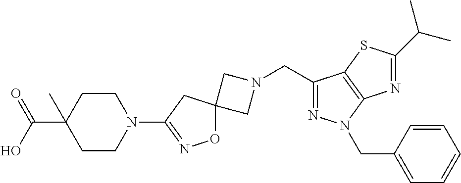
C1N(CC2=NN(CC3=CC=CC=C3)C3=C2SC(C(C)C)=N3)CC12ON=C(N1CCC(C(=O)O)(C)CC1)C2
